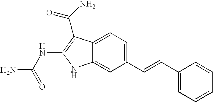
C1(C=CC2=CC=CC=C2)=CC=C2C(=C1)NC(NC(N)=O)=C2C(=O)N
